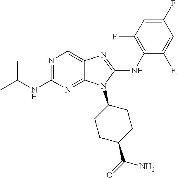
N1=C(NC(C)C)N=C2C(=C1)N=C(NC1=C(F)C=C(F)C=C1F)N2C1CCC(C(N)=O)CC1
